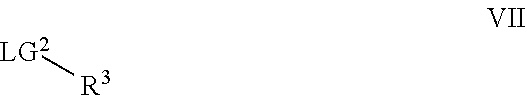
[LG2][R3]
